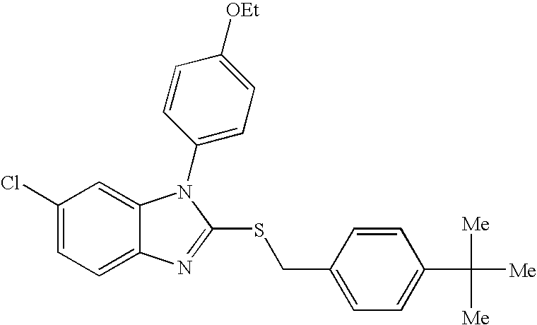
C1(Cl)=CC=C2C(=C1)N(C1=CC=C([OEt])C=C1)C(SCC1=CC=C(C([Me])([Me])[Me])C=C1)=N2
